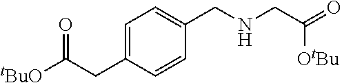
C1=C(CC([tBuO])=O)C=CC(CNCC(=O)[OtBu])=C1
